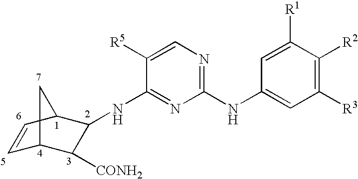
C1=CC2C(NC3=NC(NC4=CC([R3])=C([R2])C([R1])=C4)=NC=C3[R5])C([CONH2])C1C2
